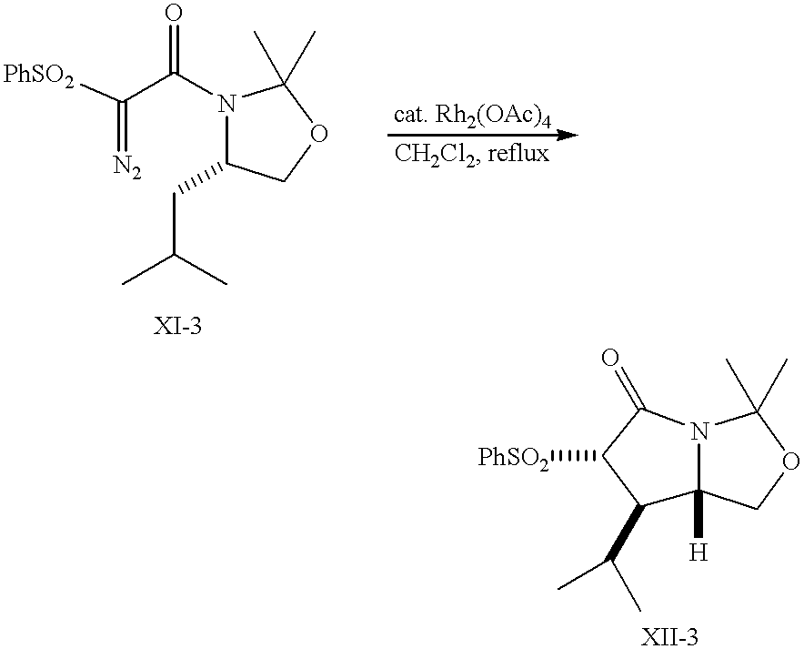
C(=[N2])(C(N1C(CC(C)C)COC1(C)C)=O)[PhSO2].C1(C(C)C)C2([H])N(C(=O)C1[PhSO2])C(C)(C)OC2
